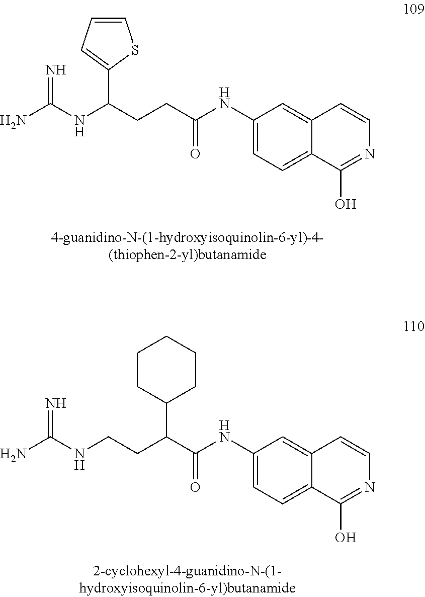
C1(NC(=O)CCC(NC(N)=N)C2=CC=CS2)=CC=C2C(=C1)C=CN=C2O.C1(NC(=O)C(CCNC(N)=N)C2CCCCC2)=CC=C2C(=C1)C=CN=C2O
